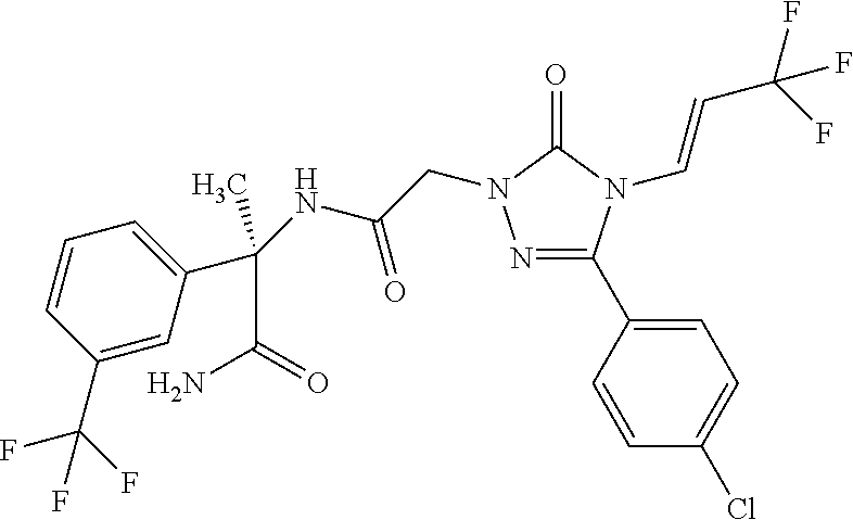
N1=C(C2=CC=C(Cl)C=C2)N(C=CC(F)(F)F)C(=O)N1CC(NC(C1=CC=CC(C(F)(F)F)=C1)(C(=O)N)C)=O
